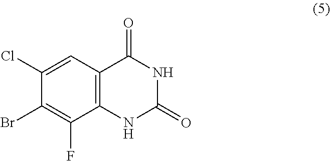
C1(Br)=C(F)C2=C(C=C1Cl)C(=O)NC(=O)N2
